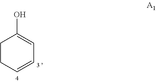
C1CC=CC=C1O
